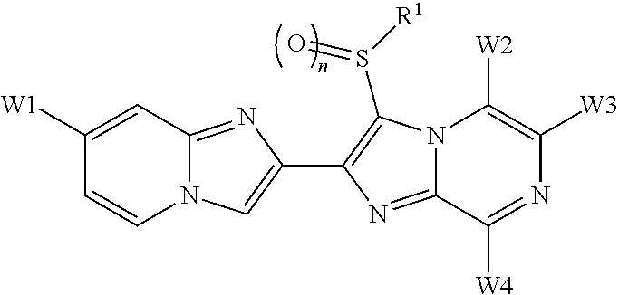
N12C(=NC(C3=C(S([R1])=O)N4C(=N3)C([W4])=NC([W3])=C4[W2])=C1)C=C([W1])C=C2
